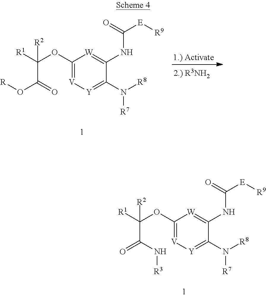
C1(OC([R1])(C(O[R])=O)[R2])=[V][Y]=C(N([R8])[R7])C(NC([E][R9])=O)=[W]1.C1(OC([R1])(C(=O)N[R3])[R2])=[V][Y]=C(N([R8])[R7])C(NC([E][R9])=O)=[W]1
